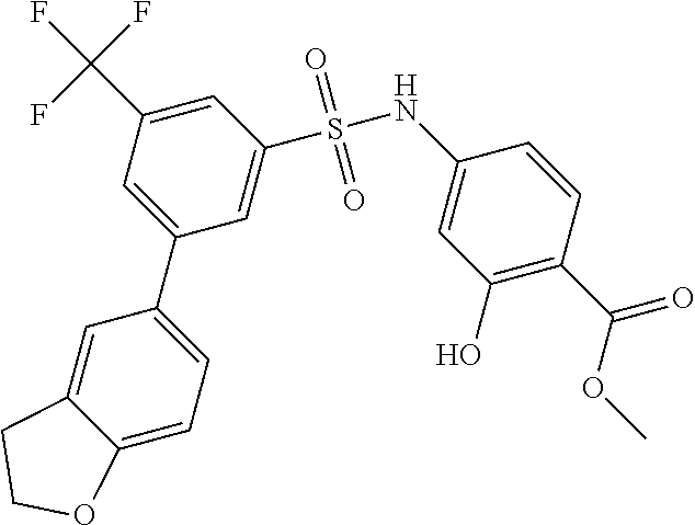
C1=C2C(=CC=C1C1=CC(C(F)(F)F)=CC(S(=O)(=O)NC3=CC(O)=C(C(=O)OC)C=C3)=C1)OCC2
